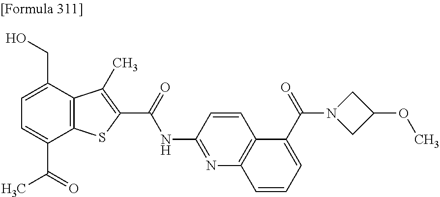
C1=C(C(=O)C)C2=C(C(CO)=C1)C(C)=C(C(=O)NC1=NC3=C(C=C1)C(C(N1CC(OC)C1)=O)=CC=C3)S2
